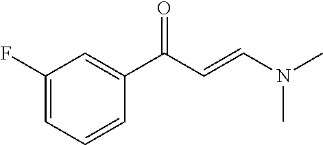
C1(F)=CC=CC(C(C=CN(C)C)=O)=C1
